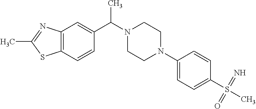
C12=C(C=CC(C(N3CCN(C4=CC=C(S(C)(=N)=O)C=C4)CC3)C)=C1)SC(C)=N2
